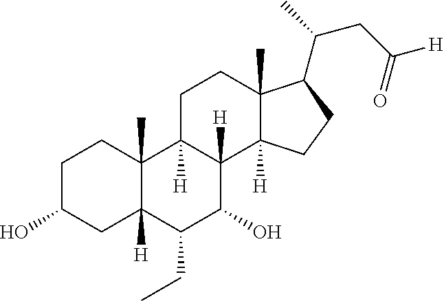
C1C(O)CC2([H])C(C)(C1)C1([H])C([H])(C(O)C2CC)C2([H])C(C)(CC1)C(C(C)CC([H])=O)CC2
